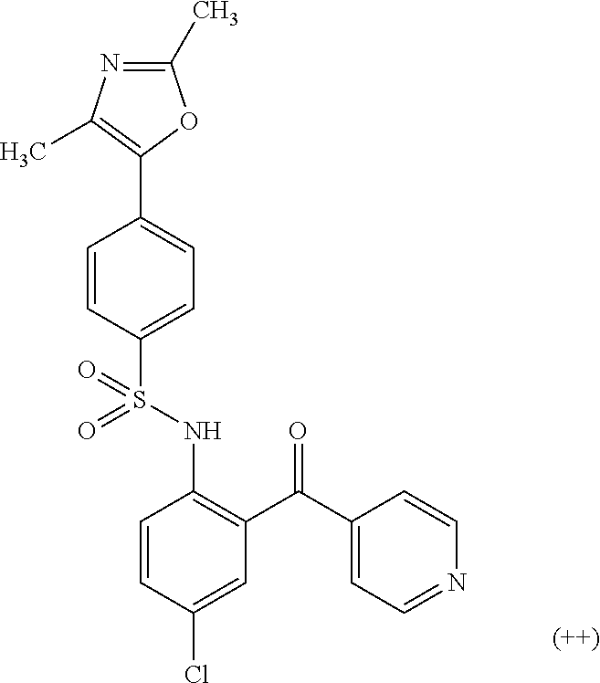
C1=CC(S(NC2=C(C(C3=CC=NC=C3)=O)C=C(Cl)C=C2)(=O)=O)=CC=C1C1=C(C)N=C(C)O1
